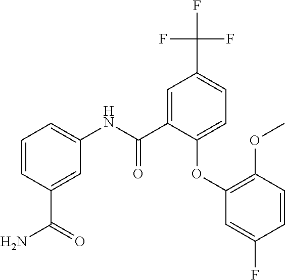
FC(F)(C1=CC=C(OC2=C(OC)C=CC(F)=C2)C(C(NC2=CC=CC(C(=O)N)=C2)=O)=C1)F
